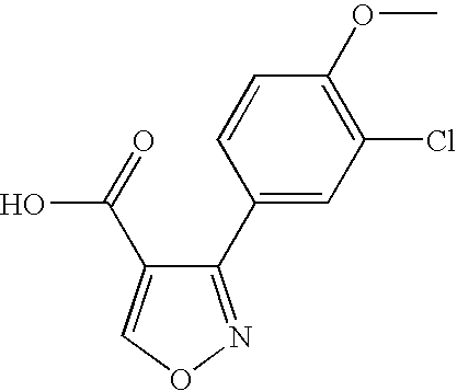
C1(C2=CC(Cl)=C(OC)C=C2)=NOC=C1C(=O)O
